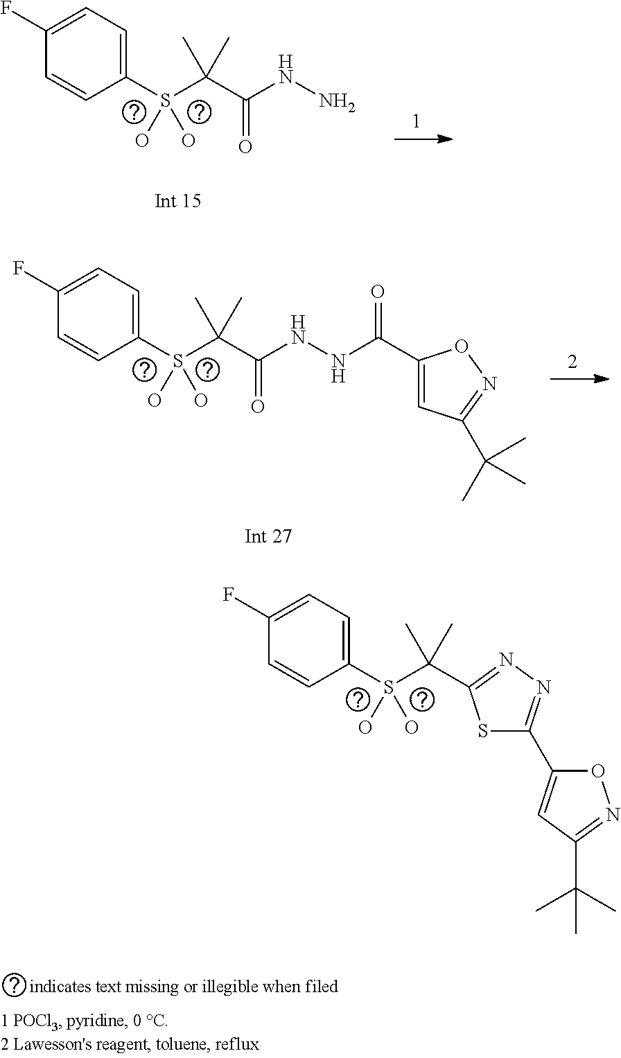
C1=CC(S(C(C)(C)C(NN)=O)(O)O)=CC=C1F.C1=CC(S(C(C)(C)C(NNC(=O)C2=CC(C(C)(C)C)=NO2)=O)(O)O)=CC=C1F.C1=CC(S(C(C)(C)C2=NN=C(C3=CC(C(C)(C)C)=NO3)S2)(O)O)=CC=C1F
